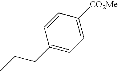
C1=C([CO2Me])C=CC(CCC)=C1
